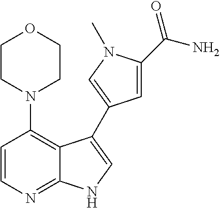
C1=CN=C2C(=C1N1CCOCC1)C(C1=CN(C)C(C(N)=O)=C1)=CN2
